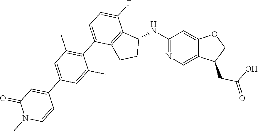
C1(NC2C3=C(CC2)C(C2=C(C)C=C(C4=CC(=O)N(C)C=C4)C=C2C)=CC=C3F)=NC=C2C(=C1)OCC2CC(O)=O
